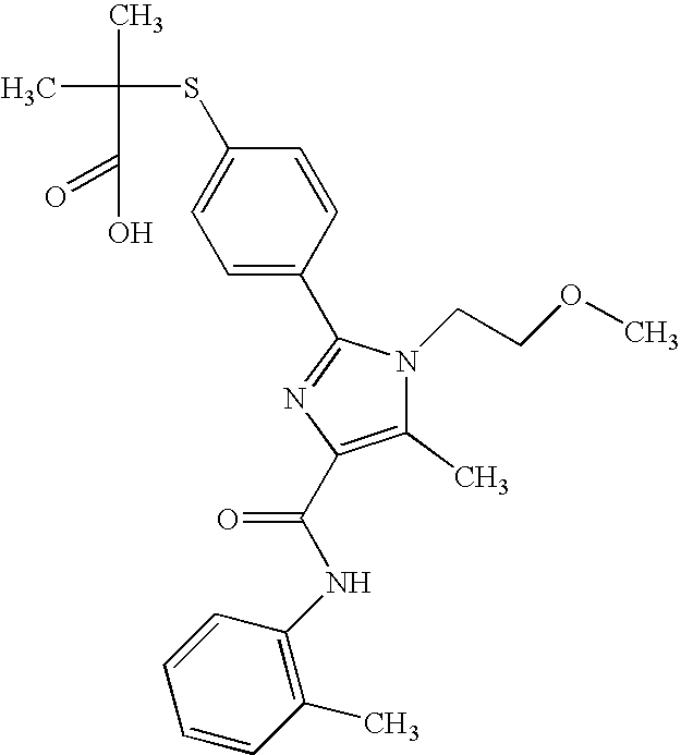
CC(C)(SC1=CC=C(C2=NC(C(NC3=C(C)C=CC=C3)=O)=C(C)N2CCOC)C=C1)C(=O)O
